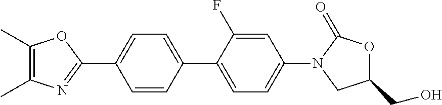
C1(C)=C(C)OC(C2=CC=C(C3=CC=C(N4CC(CO)OC4=O)C=C3F)C=C2)=N1
